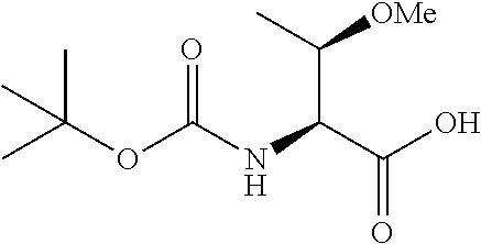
CC(OC(NC(C(O)=O)C(C)[OMe])=O)(C)C
